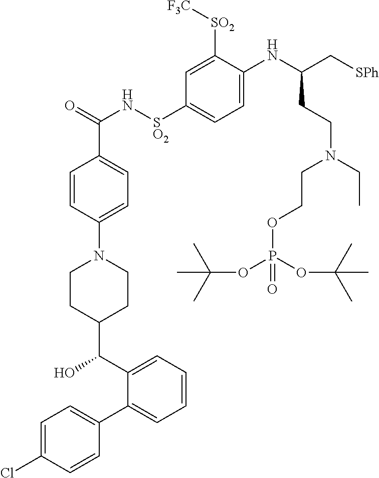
N(C(=O)C1=CC=C(N2CCC(C(C3=CC=CC=C3C3=CC=C(Cl)C=C3)O)CC2)C=C1)[SO2]C1=CC=C(NC(C[SPh])CCN(CC)CCOP(OC(C)(C)C)(OC(C)(C)C)=O)C([SO2][F3C])=C1
